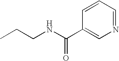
C1(C(NCCC)=O)=CN=CC=C1
